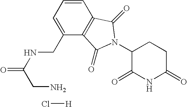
C1=CC2=C(C(CNC(=O)CN)=C1)C(=O)N(C1C(=O)NC(=O)CC1)C2=O.Cl[H]
